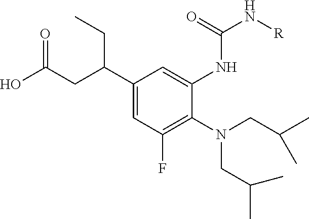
C1(C(CC(O)=O)CC)=CC(F)=C(N(CC(C)C)CC(C)C)C(NC(N[R])=O)=C1
